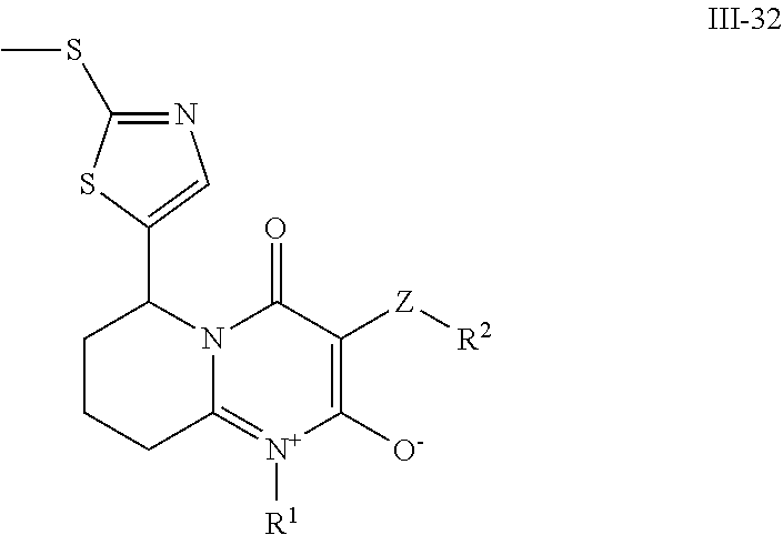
C1([O-])=C([Z][R2])C(=O)N2C(=[N+]1[R1])CCCC2C1=CN=C(SC)S1
